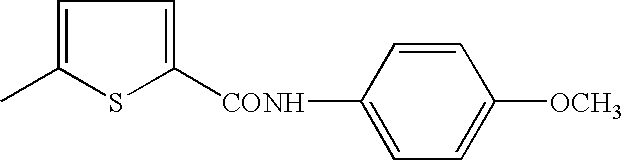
[CONH](C1=CC=C(C)S1)C1=CC=C([OCH3])C=C1
